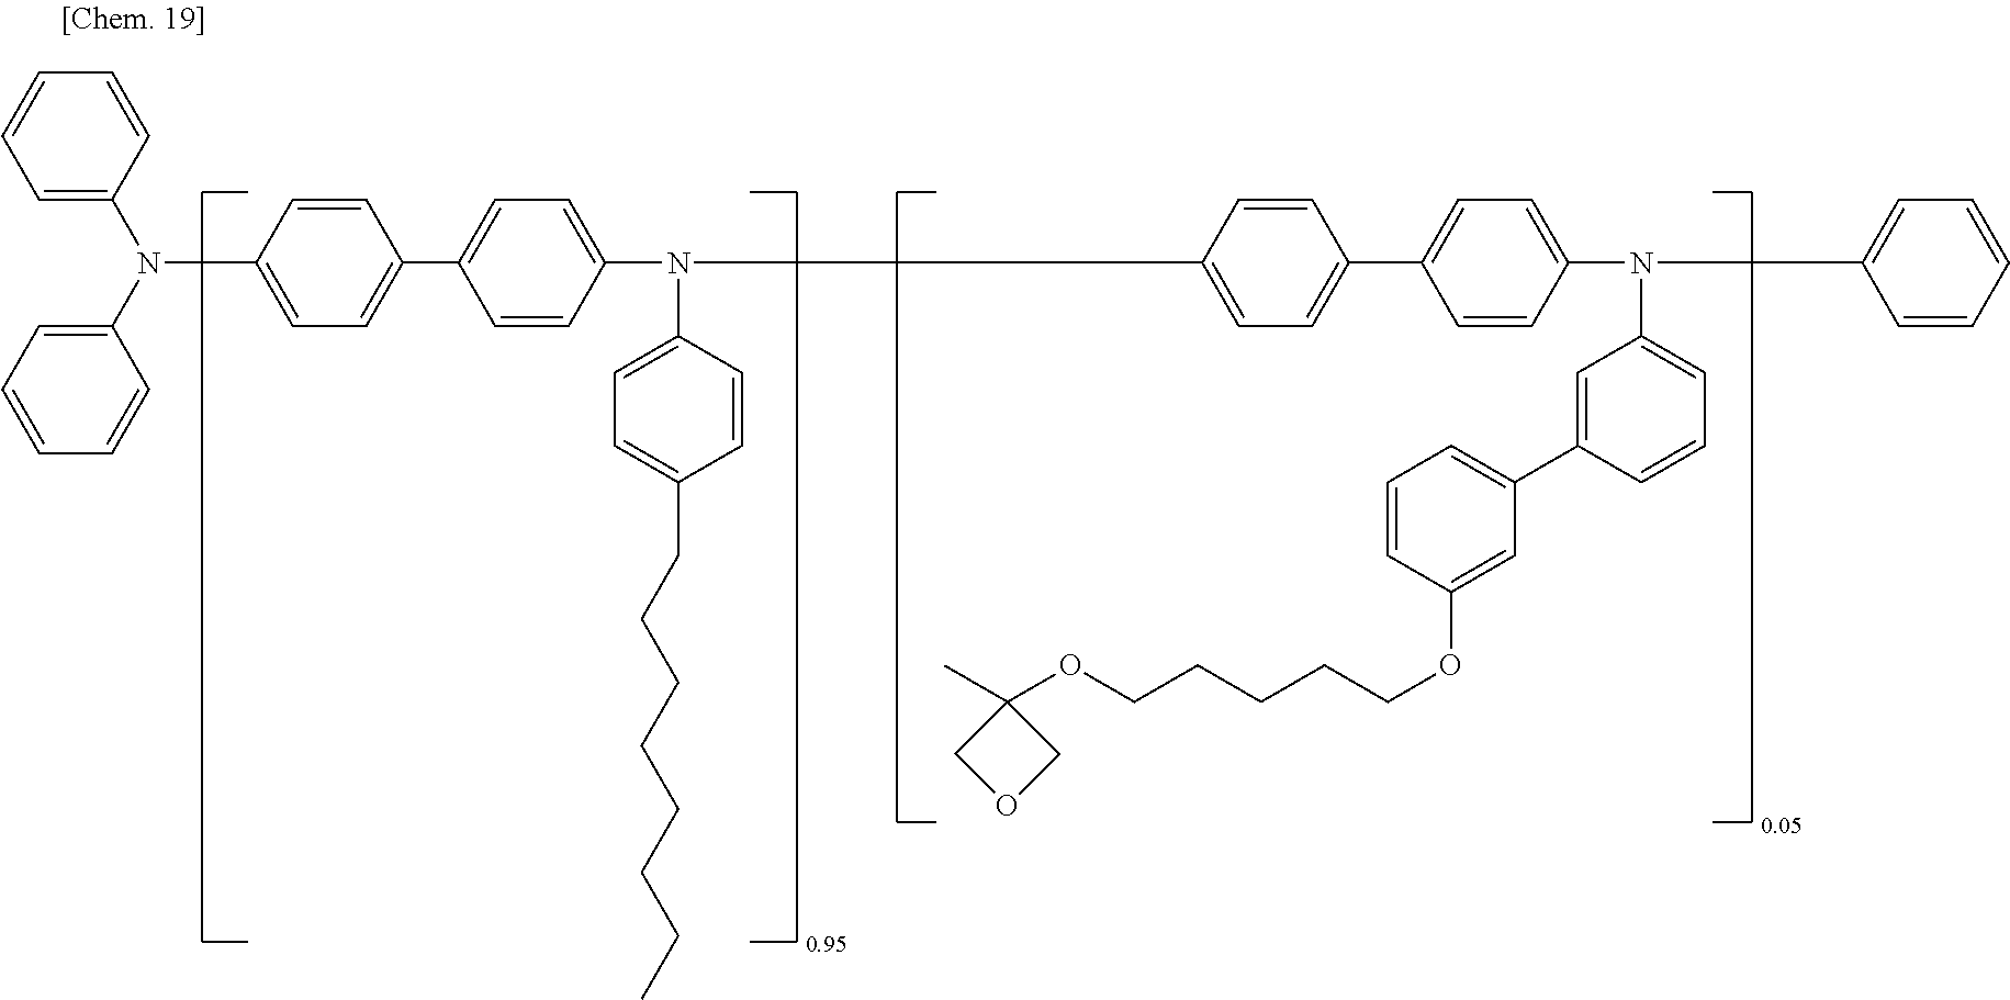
C1=CC(N(C2=CC=CC=C2)C2=CC=CC=C2)=CC=C1C1=CC=C(N(C2=CC=C(CCCCCCCC)C=C2)C2=CC=C(C3=CC=C(N(C4=CC=CC(C5=CC=CC(OCCCCCOC6(C)COC6)=C5)=C4)C4=CC=CC=C4)C=C3)C=C2)C=C1
